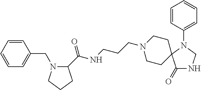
C1=CC(CN2C(C(NCCCN3CCC4(CC3)C(=O)NCN4C3=CC=CC=C3)=O)CCC2)=CC=C1
